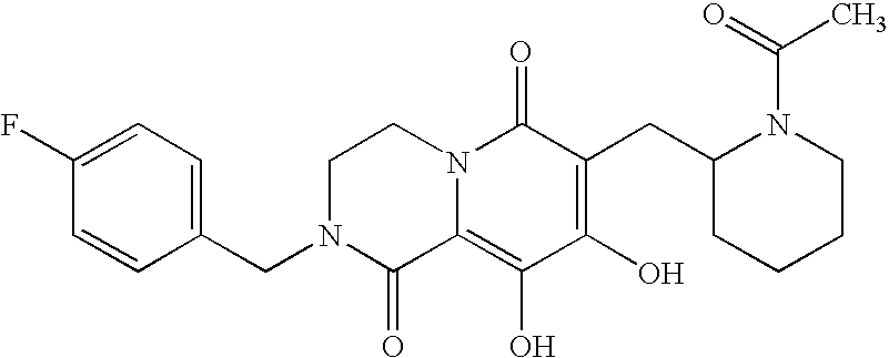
C1N(CC2=CC=C(F)C=C2)C(=O)C2=C(O)C(O)=C(CC3CCCCN3C(C)=O)C(=O)N2C1
